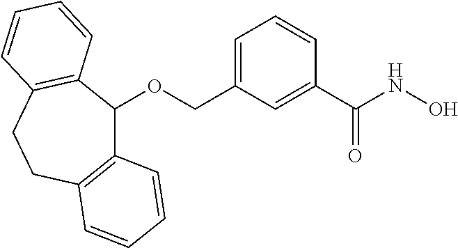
C1=C(COC2C3=C(CCC4=C2C=CC=C4)C=CC=C3)C=C(C(NO)=O)C=C1
